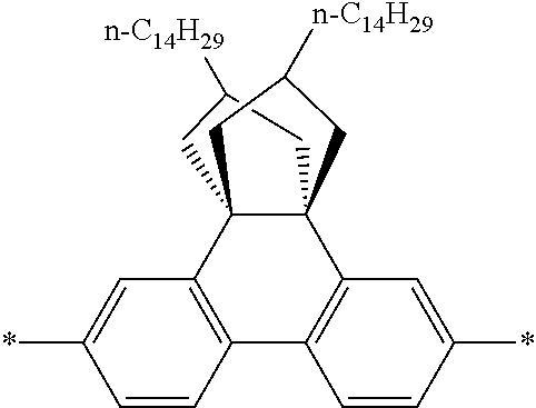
C1C([n-C14H29])CC23C4=C(C=CC(*)=C4)C4=C(C=C(*)C=C4)C12CC([n-C14H29])C3
